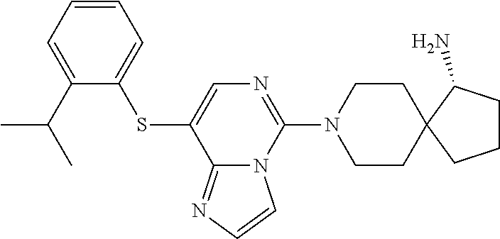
C1=CC=C(C(C)C)C(SC2=CN=C(N3CCC4(CC3)CCCC4N)N3C2=NC=C3)=C1
